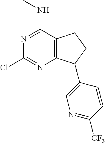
C1(Cl)=NC2=C(CCC2C2=CN=C([CF3])C=C2)C(NC)=N1
